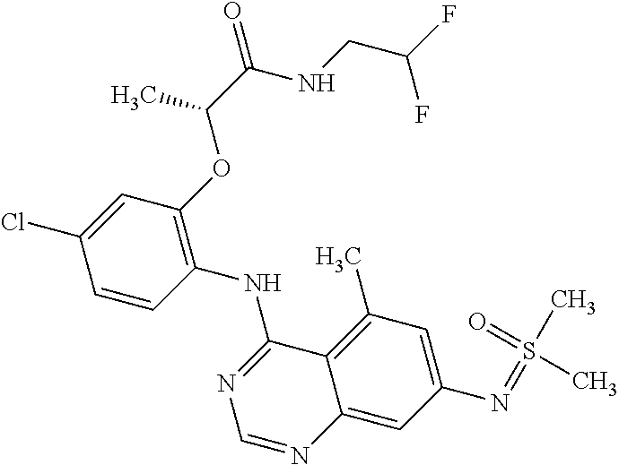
C1=CC(NC2=NC=NC3=CC(N=S(=O)(C)C)=CC(C)=C23)=C(OC(C(NCC(F)F)=O)C)C=C1Cl
